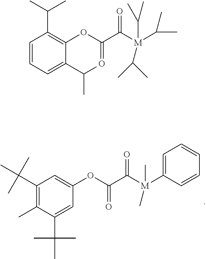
C1(OC(C([M](C)(C)C2=CC=CC=C2)=O)=O)=CC(C(C)(C)C)=C(C)C(C(C)(C)C)=C1.C1(OC(C([M](C(C)C)(C(C)C)C(C)C)=O)=O)=C(C(C)C)C=CC=C1C(C)C
